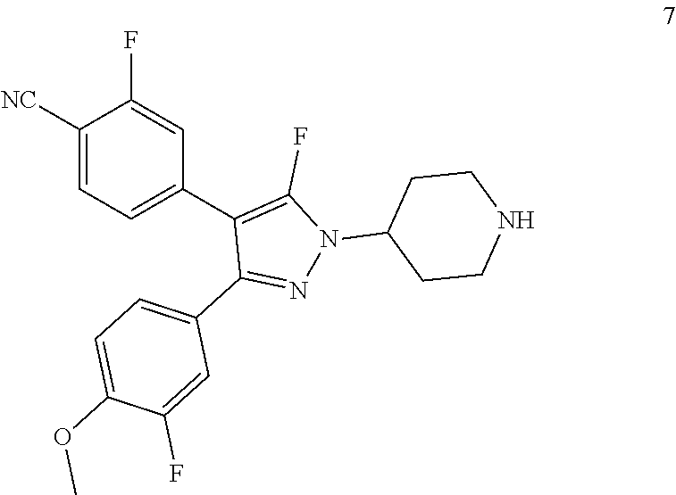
C1(F)=CC(C2=C(F)N(C3CCNCC3)N=C2C2=CC=C(OC)C(F)=C2)=CC=C1[NC]
